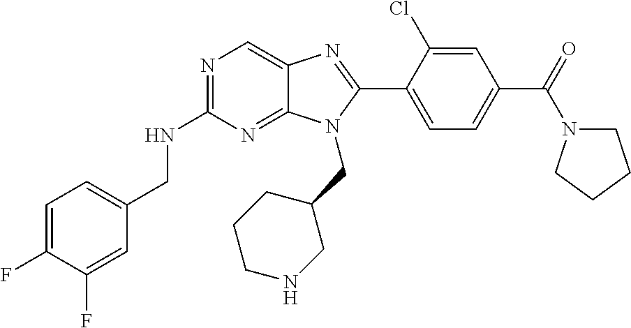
C1=C(F)C(F)=CC(CNC2=NC=C3C(=N2)N(CC2CCCNC2)C(C2=CC=C(C(=O)N4CCCC4)C=C2Cl)=N3)=C1
